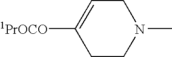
C1=C([1PrOCO])CCN(C)C1
